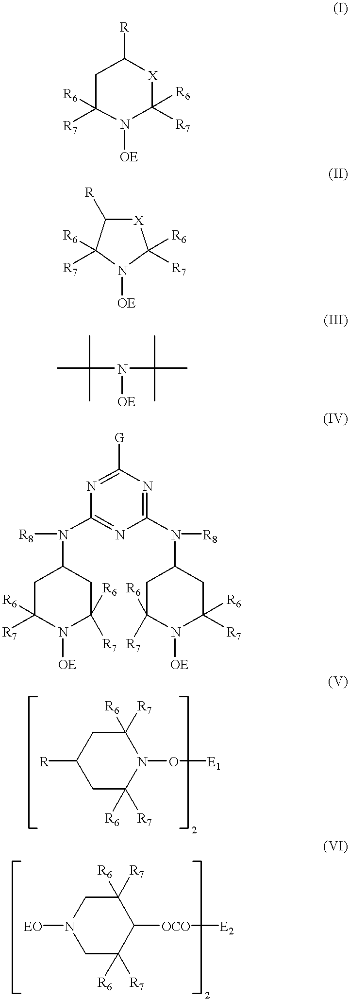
C1([R7])([R6])CC([R])CC([R7])([R6])N1O[E1].C1C([R])[X]C([R6])([R7])N([OE])C1([R6])[R7].[X]1C([R])C([R6])([R7])N([OE])C1([R7])[R6].CC(C)(C)N(C(C)(C)C)[OE].C1(N(C2CC([R7])([R6])N([OE])C([R6])([R7])C2)[R8])=NC([G])=NC(N(C2CC([R6])([R7])N([OE])C([R7])([R6])C2)[R8])=N1.C1([R7])([R6])CN([EO])CC([R7])([R6])C1[OCO][E2]
